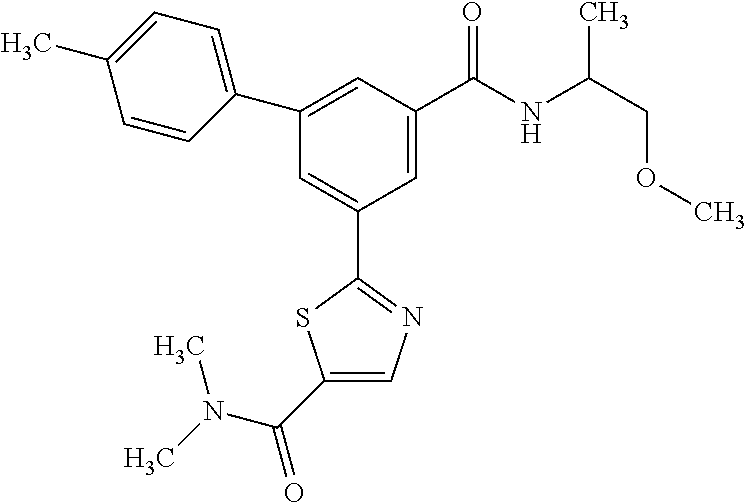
C1(C(N(C)C)=O)=CN=C(C2=CC(C3=CC=C(C)C=C3)=CC(C(NC(COC)C)=O)=C2)S1
